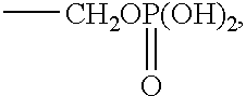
C[CH2OP(OH)2]=O
